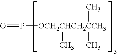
[OCH2CHCH2CCH3](P=O)(C)(C)C
